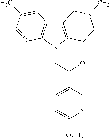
C12=C(N(CC(C3=CC=C([OCH3])N=C3)O)C3=C1C=C(C)C=C3)CCN(C)C2
